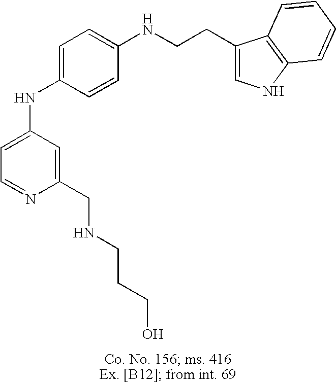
C1=C(NC2=CC=C(NCCC3=CNC4=C3C=CC=C4)C=C2)C=C(CNCCCO)N=C1
